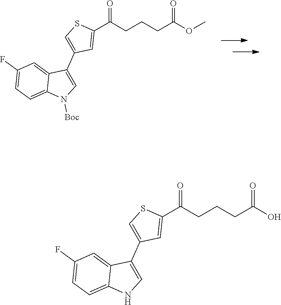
C1=C2C(C3=CSC(C(=O)CCCC(=O)OC)=C3)=CN([Boc])C2=CC=C1F.C1=C2C(C3=CSC(C(=O)CCCC(=O)O)=C3)=CNC2=CC=C1F
